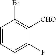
C1=CC=C(F)C([CHO])=C1Br
